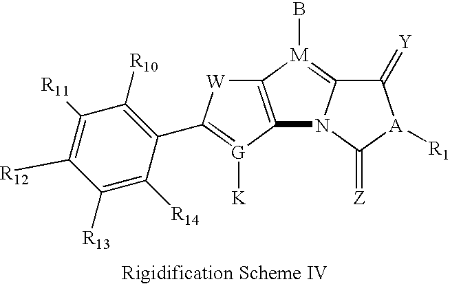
C12=C([M](B)=C3N1C(=[Z])[A]([R1])C3=[Y])[W]C(C1=C([R10])C([R11])=C([R12])C([R13])=C1[R14])=[G]2[K]
